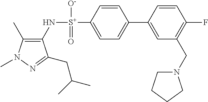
C1(C)=C(N[S+](C2=CC=C(C3=CC(CN4CCCC4)=C(F)C=C3)C=C2)([O-])=O)C(CC(C)C)=NN1C
